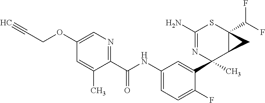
C1(N)=NC(C2=CC(NC(C3=NC=C(OCC#C)C=C3C)=O)=CC=C2F)(C)C2C(C(F)F)(S1)C2
